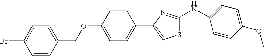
C1(Br)=CC=C(COC2=CC=C(C3=CSC(NC4=CC=C(OC)C=C4)=N3)C=C2)C=C1
